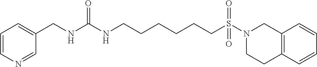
N1=CC(CNC(NCCCCCCS(N2CCC3=C(C2)C=CC=C3)(=O)=O)=O)=CC=C1
